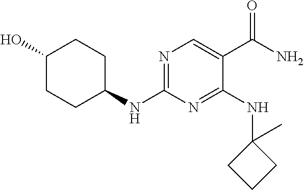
N1=C(NC2CCC(O)CC2)N=C(NC2(C)CCC2)C(C(N)=O)=C1
